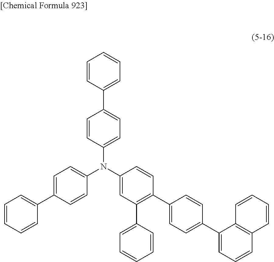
C1=CC(C2=CC=C(N(C3=CC(C4=CC=CC=C4)=C(C4=CC=C(C5=CC=CC6=C5C=CC=C6)C=C4)C=C3)C3=CC=C(C4=CC=CC=C4)C=C3)C=C2)=CC=C1
